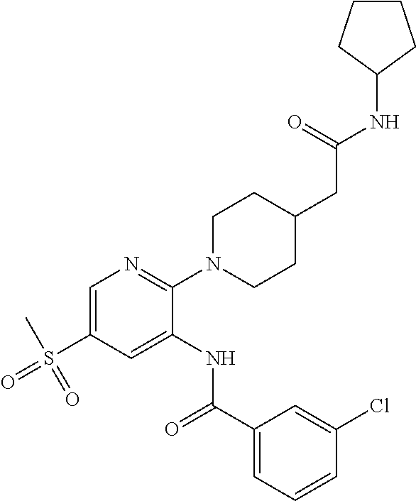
C1=C(S(C)(=O)=O)C=C(NC(C2=CC=CC(Cl)=C2)=O)C(N2CCC(CC(NC3CCCC3)=O)CC2)=N1
